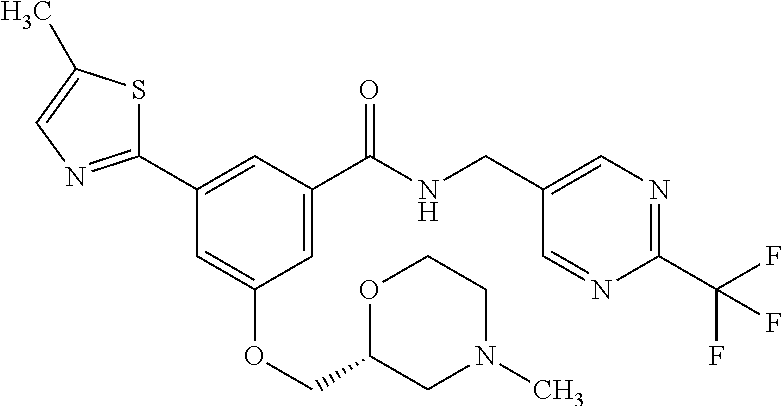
C1(C2=CC(C(NCC3=CN=C(C(F)(F)F)N=C3)=O)=CC(OCC3CN(C)CCO3)=C2)=NC=C(C)S1
